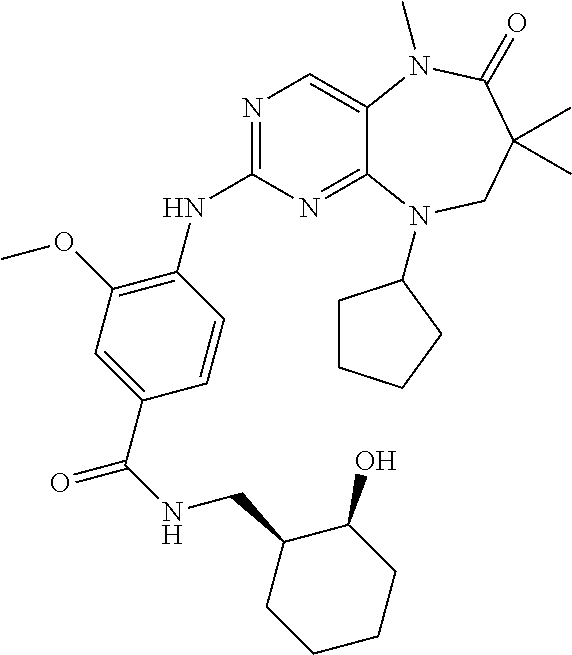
N1=C(NC2=C(OC)C=C(C(=O)NCC3C(O)CCCC3)C=C2)N=C2C(=C1)N(C)C(=O)C(C)(C)CN2C1CCCC1
